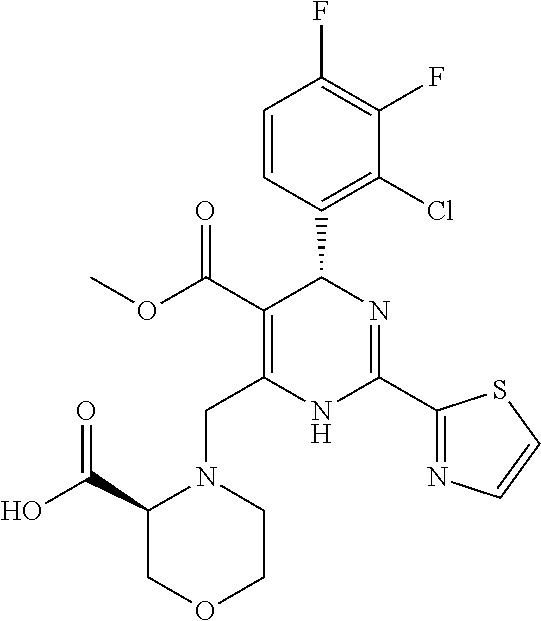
C1=CC(C2C(C(=O)OC)=C(CN3C(C(O)=O)COCC3)NC(C3=NC=CS3)=N2)=C(Cl)C(F)=C1F
